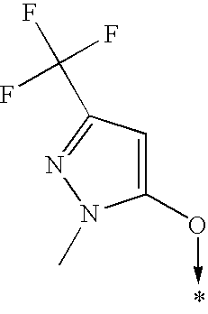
C1(O->C)=CC(C(F)(F)F)=NN1C
